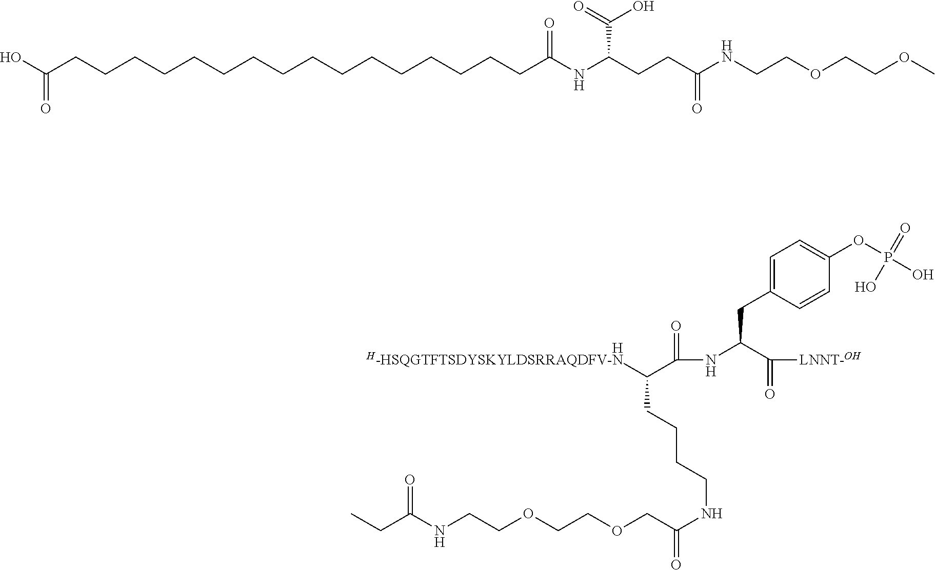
[H].C(NCCOCCOCC(=O)NCCCCC([H-HSQGTFTSDYSKYLDSRRAQDFV-N])C(NC(CC1=CC=C(OP(=O)(O)O)C=C1)C(=O)[LNNT-OH])=O)(=O)CC.C(CCCCCCC(NC(CCC(NCCOCCOC)=O)C(O)=O)=O)CCCCCCCCCC(O)=O
